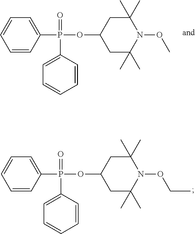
C1=CC(P(=O)(OC2CC(C)(C)N(OC)C(C)(C)C2)C2=CC=CC=C2)=CC=C1.C1=CC(P(=O)(OC2CC(C)(C)N(OCC)C(C)(C)C2)C2=CC=CC=C2)=CC=C1
